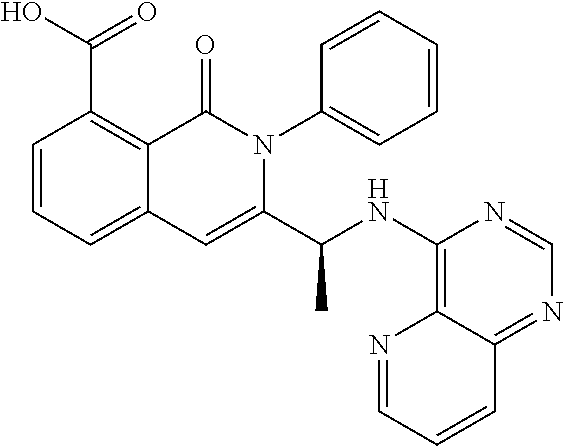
C12=CC=CC(C(O)=O)=C1C(=O)N(C1=CC=CC=C1)C(C(C)NC1=C3C(=NC=N1)C=CC=N3)=C2
